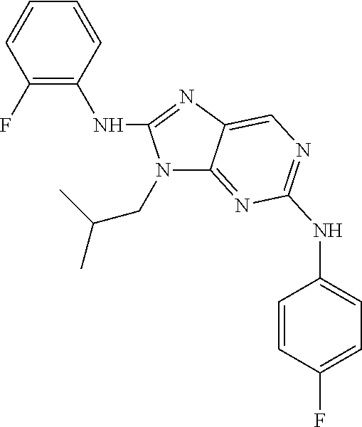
C12=NC(NC3=CC=C(F)C=C3)=NC=C1N=C(NC1=C(F)C=CC=C1)N2CC(C)C
